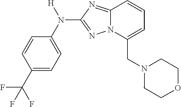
C1=CC(C(F)(F)F)=CC=C1N([H])C1=NN2C(=N1)C=CC=C2CN1CCOCC1
